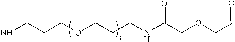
NCCCOCCCNC(COCC=O)=O
